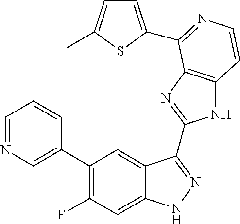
C1=C(C2=C(F)C=C3C(=C2)C(C2=NC4=C(N2)C=CN=C4C2=CC=C(C)S2)=NN3)C=CC=N1
